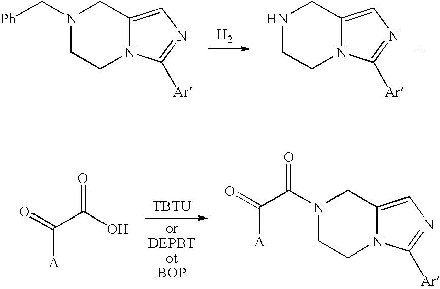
[H2].N1(C[Ph])CCN2C(=CN=C2[Ar])C1.N1CCN2C(=CN=C2[Ar])C1.[TBTU].O=C(C(O)=O)[A].O=C(C(=O)N1CCN2C(=CN=C2[Ar])C1)[A]
